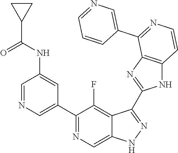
C1=NC=C(C2=NC=C3C(=C2F)C(C2=NC4=C(N2)C=CN=C4C2=CN=CC=C2)=NN3)C=C1NC(C1CC1)=O
